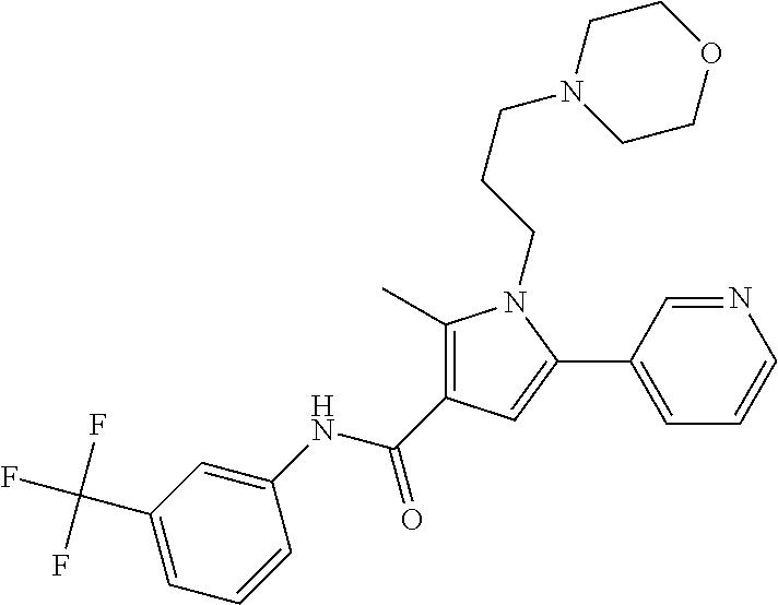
C1(C)=C(C(NC2=CC(C(F)(F)F)=CC=C2)=O)C=C(C2=CC=CN=C2)N1CCCN1CCOCC1
